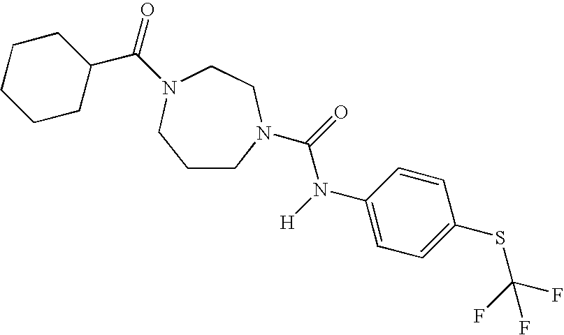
C1CN(C(=O)N([H])C2=CC=C(SC(F)(F)F)C=C2)CCN(C(=O)C2CCCCC2)C1
